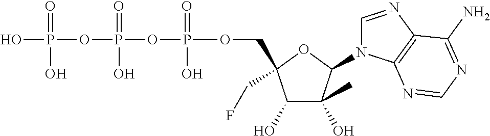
C1(O)C(O)(C)C(N2C=NC3=C2N=CN=C3N)OC1(CF)COP(OP(OP(O)(=O)O)(=O)O)(=O)O
